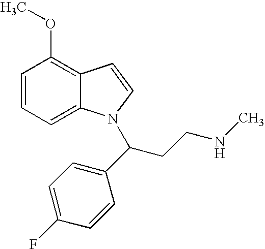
C1=CC=C2C(=C1OC)C=CN2C(CCNC)C1=CC=C(F)C=C1
